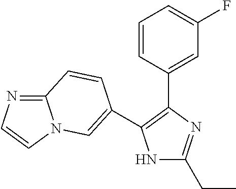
N1C(CC)=NC(C2=CC(F)=CC=C2)=C1C1=CN2C(=NC=C2)C=C1
